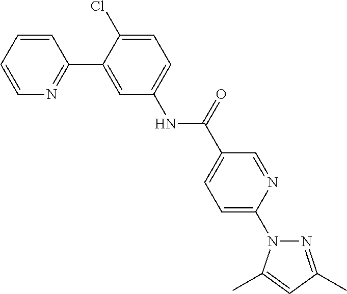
C1=CC=CN=C1C1=CC(NC(C2=CC=C(N3N=C(C)C=C3C)N=C2)=O)=CC=C1Cl
